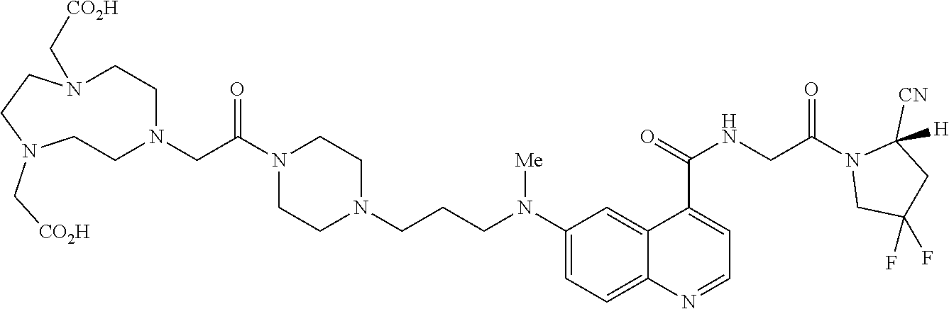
C(N(C1=CC=C2C(=C1)C(C(=O)NCC(N1CC(F)(F)CC1([CN])[H])=O)=CC=N2)[Me])CCN1CCN(C(CN2CCN(C[CO2H])CCN(C[CO2H])CC2)=O)CC1
